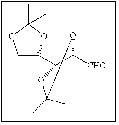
C1C(C2C([CHO])OC(C)(C)O2)OC(C)(C)O1
